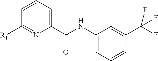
C1=CC=C(C(NC2=CC=CC(C(F)(F)F)=C2)=O)N=C1[R1]
